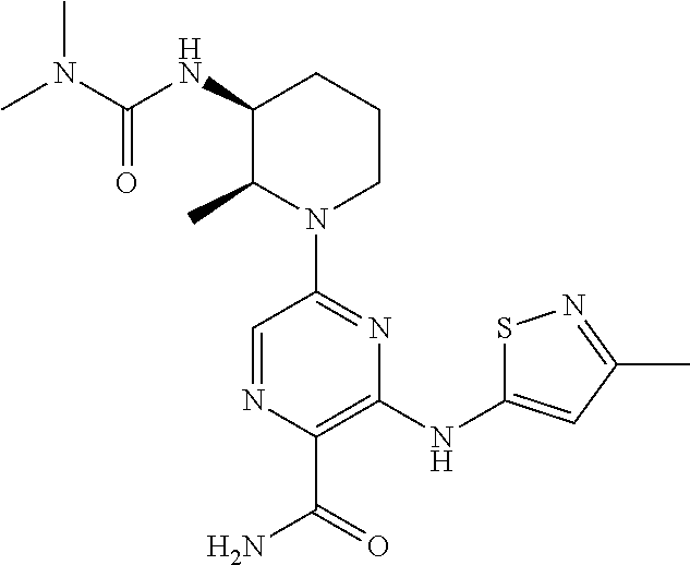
C1(NC(=O)N(C)C)C(C)N(C2=NC(NC3=CC(C)=NS3)=C(C(=O)N)N=C2)CCC1
